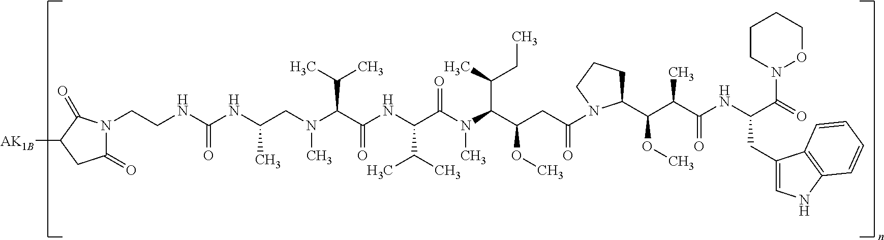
C(CNC(NC(CN(C(C(NC(C(N(C(C(CC(N1C(C(C(C(NC(C(=O)N2OCCCC2)CC2=CNC3=C2C=CC=C3)=O)C)OC)CCC1)=O)OC)C(CC)C)C)=O)C(C)C)=O)C(C)C)C)C)=O)N1C(=O)CC([AK1B])C1=O
